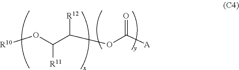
[R10]OC(C(OC([A])=O)[R12])[R11]
